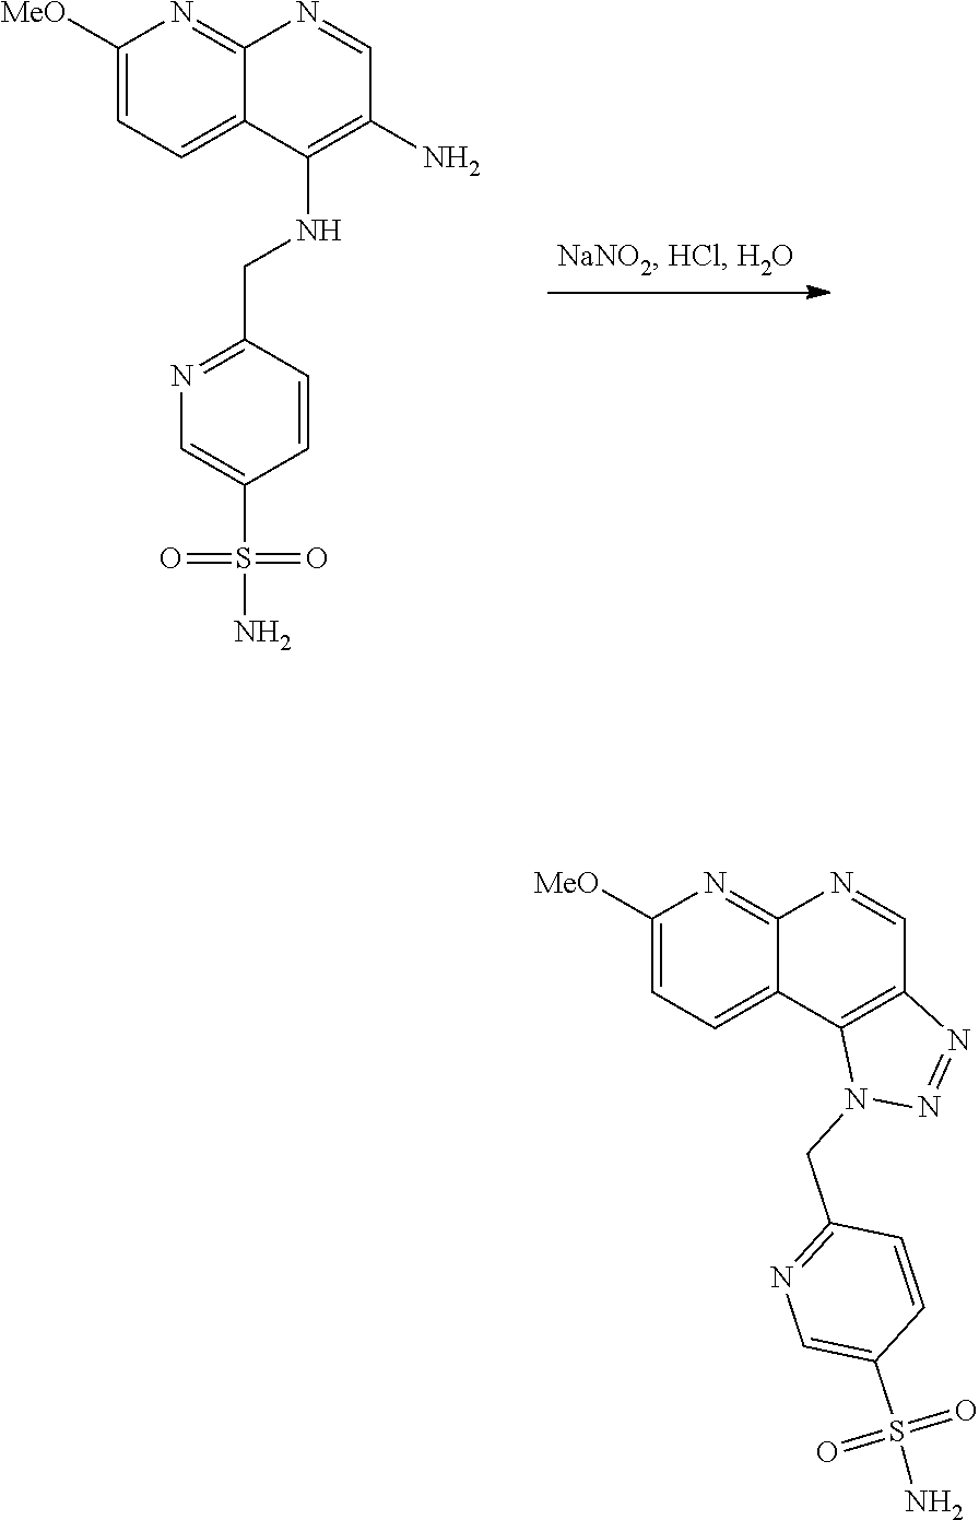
C1=C([MeO])N=C2C(=C1)C(NCC1=NC=C(S(=O)(=O)N)C=C1)=C(N)C=N2.C1=C([MeO])N=C2C(=C1)C1=C(C=N2)N=NN1CC1=NC=C(S(N)(=O)=O)C=C1
